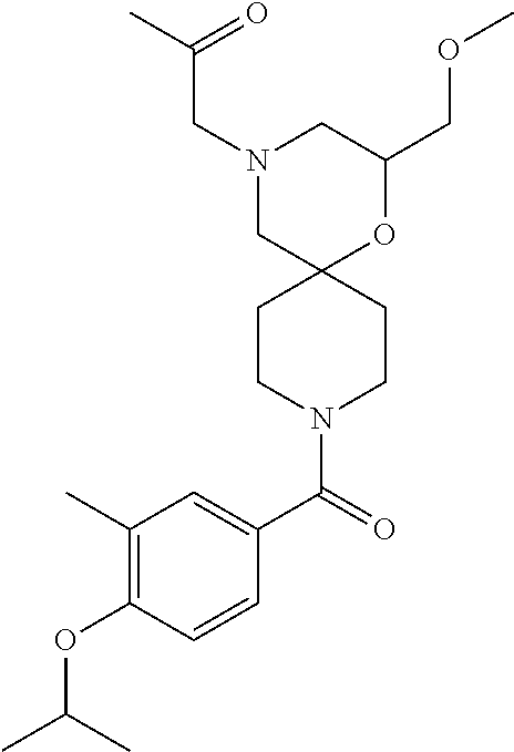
C1(COC)OC2(CN(CC(C)=O)C1)CCN(C(C1=CC(C)=C(OC(C)C)C=C1)=O)CC2
